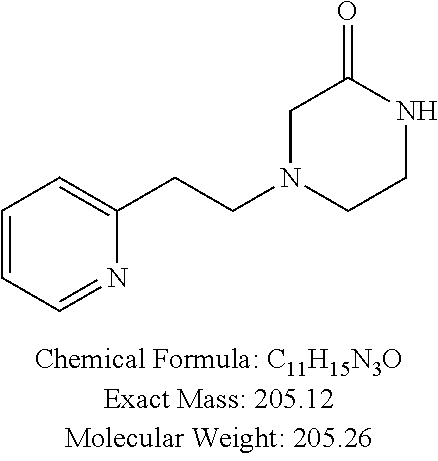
C1=CC=NC(CCN2CCNC(=O)C2)=C1
